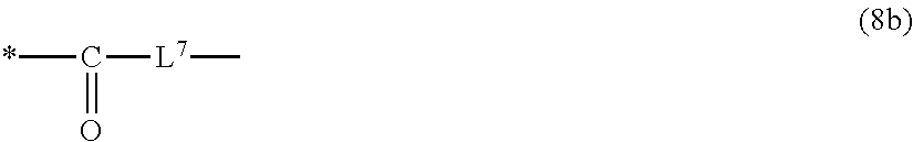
*C([L7]C)=O
